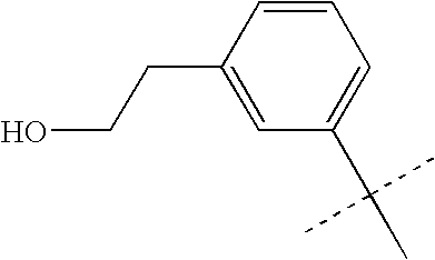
C1=CC(CCO)=CC(C(C)(C)C)=C1
